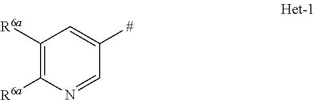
C1([R6a])=C([R6a])N=CC([#])=C1
